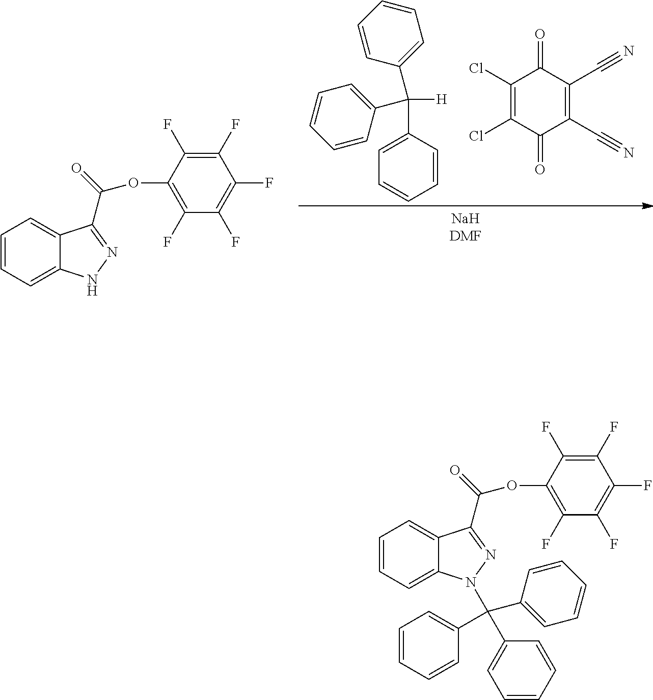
C1=CC=C2C(=C1)C(C(=O)OC1=C(F)C(F)=C(F)C(F)=C1F)=NN2.C1(C([H])(C2=CC=CC=C2)C2=CC=CC=C2)=CC=CC=C1.C1(Cl)=C(Cl)C(=O)C(C#N)=C(C#N)C1=O.C1=CC=C2C(=C1)C(C(=O)OC1=C(F)C(F)=C(F)C(F)=C1F)=NN2C(C1=CC=CC=C1)(C1=CC=CC=C1)C1=CC=CC=C1
